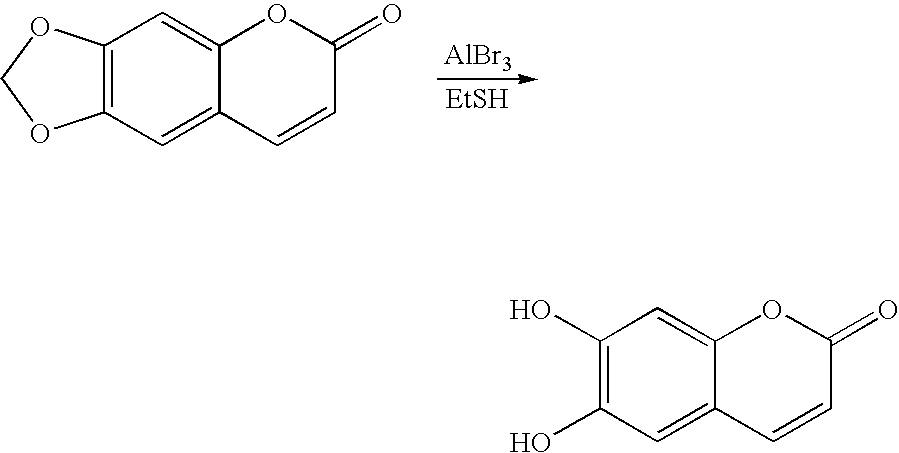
C12=C(C=C3C(=C1)OC(=O)C=C3)OCO2.[AlBr3].[EtSH].C1(O)=C(O)C=C2C(=C1)OC(=O)C=C2
